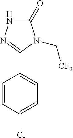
C1=CC(Cl)=CC=C1C1=NNC(=O)N1C[CF3]
